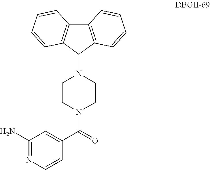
C1=CN=C(N)C=C1C(=O)N1CCN(C2C3=C(C4=C2C=CC=C4)C=CC=C3)CC1
